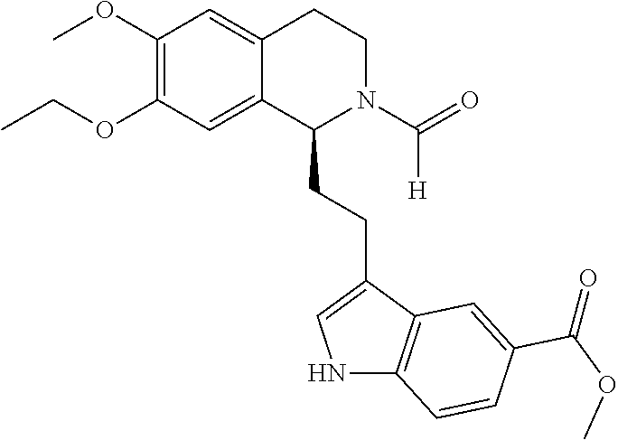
C1(OC)=C(OCC)C=C2C(=C1)CCN(C(=O)[H])C2CCC1=CNC2=C1C=C(C(=O)OC)C=C2
